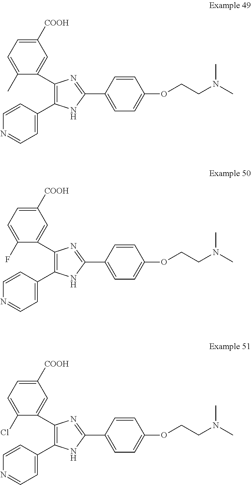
C1(C2=NC(C3=CC([COOH])=CC=C3C)=C(C3=CC=NC=C3)N2)=CC=C(OCCN(C)C)C=C1.C1(C2=NC(C3=CC([COOH])=CC=C3F)=C(C3=CC=NC=C3)N2)=CC=C(OCCN(C)C)C=C1.C1(C2=NC(C3=CC([COOH])=CC=C3Cl)=C(C3=CC=NC=C3)N2)=CC=C(OCCN(C)C)C=C1
